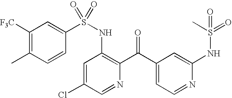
C1([F3C])=C(C)C=CC(S(NC2=C(C(C3=CC=NC(NS(C)(=O)=O)=C3)=O)N=CC(Cl)=C2)(=O)=O)=C1
